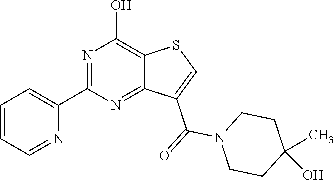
C1(C2=NC(O)=C3C(=N2)C(C(=O)N2CCC(O)(C)CC2)=CS3)=CC=CC=N1
